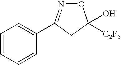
C1=CC=C(C2=NOC(O)([C2F5])C2)C=C1
